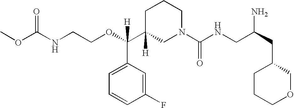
C1C(C(OCCNC(OC)=O)([H])C2=CC=CC(F)=C2)([H])CN(C(NCC(CC2CCCOC2)N)=O)CC1
